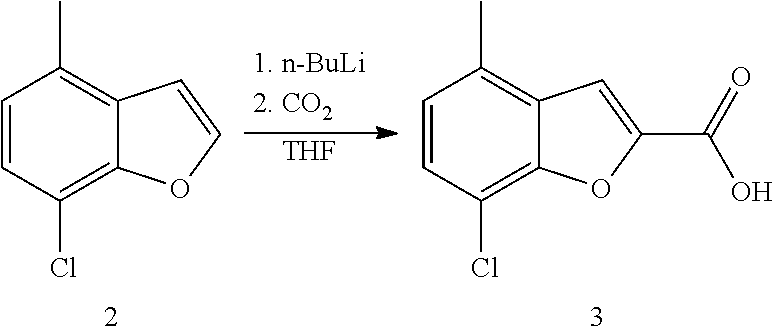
C1=CC(Cl)=C2C(=C1C)C=CO2.[THF].C1=CC(Cl)=C2C(=C1C)C=C(C(=O)O)O2
